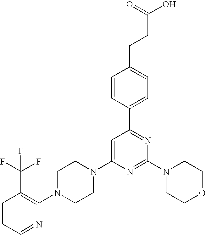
C1=CC=NC(N2CCN(C3=CC(C4=CC=C(CCC(O)=O)C=C4)=NC(N4CCOCC4)=N3)CC2)=C1C(F)(F)F
